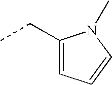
CCC1=CC=CN1C
